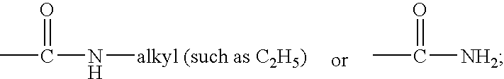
CC(N[alkyl (such as C2H5)])=O.CC([NH2])=O
